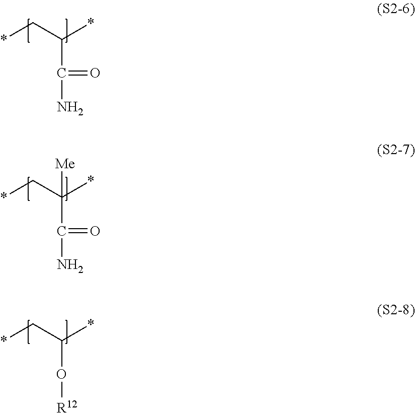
C(C(C*)*)(N)=O.C(C(C*)(*)[Me])(N)=O.O(C(C*)*)[R12]
